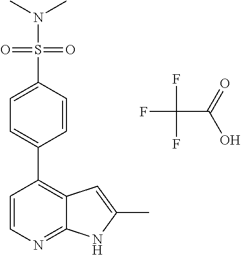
O=S(=O)(N(C)C)C1=CC=C(C2=C3C(=NC=C2)NC(C)=C3)C=C1.FC(F)(F)C(=O)O
